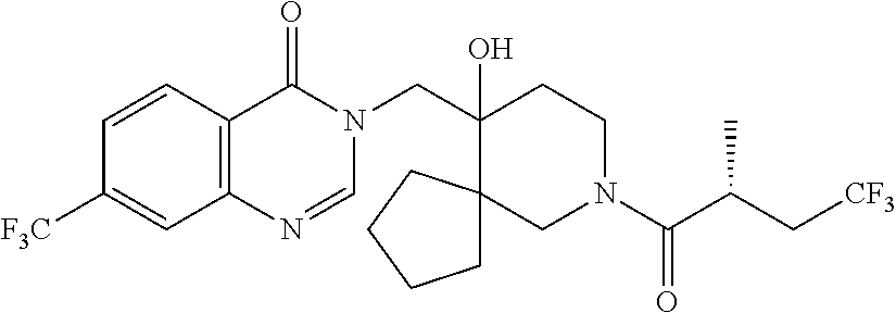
C(C1(O)CCN(C(C(C[CF3])C)=O)CC12CCCC2)N1C(=O)C2=C(N=C1)C=C([F3C])C=C2
